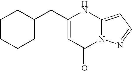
C1(CC2CCCCC2)=CC(=O)N2C(=CC=N2)N1
